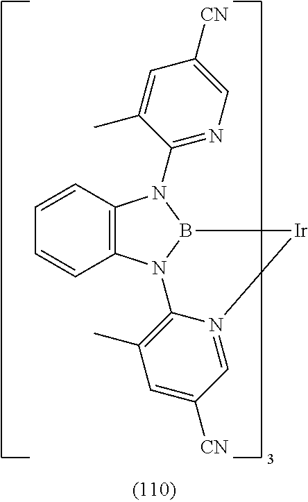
C12=C(N3B(N1C1=NC=C([CN])C=C1C)[Ir]N1=CC([CN])=CC(C)=C31)C=CC=C2
